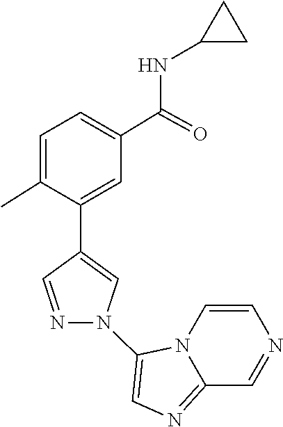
N12C(=NC=C1N1C=C(C3=CC(C(NC4CC4)=O)=CC=C3C)C=N1)C=NC=C2
